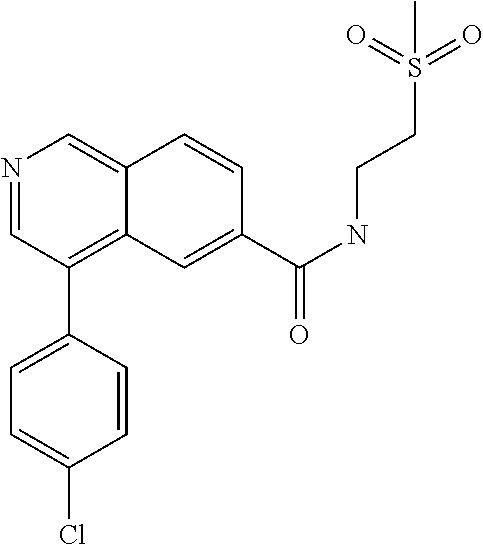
N1=CC(C2=CC=C(Cl)C=C2)=C2C(=C1)C=CC(C(NCCS(=O)(=O)C)=O)=C2
